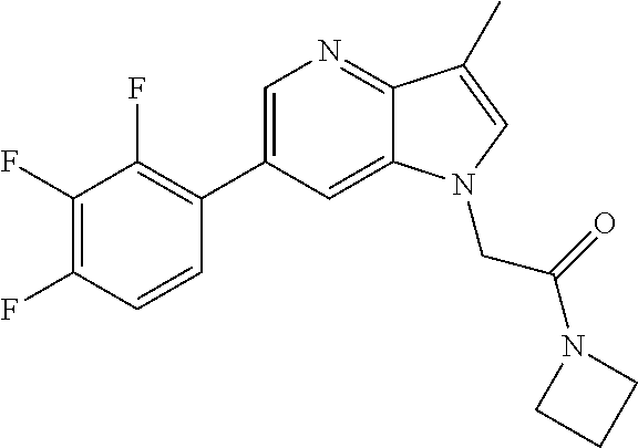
C1=C(C2=C(F)C(F)=C(F)C=C2)C=C2C(=N1)C(C)=CN2CC(N1CCC1)=O
